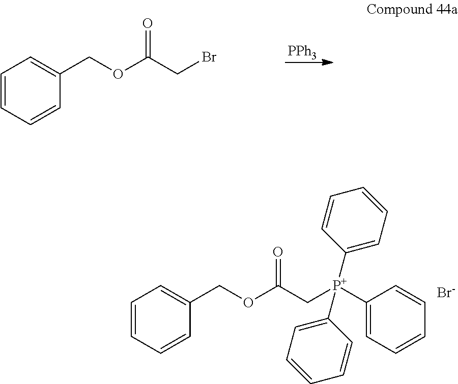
[PPh3].C1=CC=CC(COC(CBr)=O)=C1.C1=CC=CC(COC(C[P+](C2=CC=CC=C2)(C2=CC=CC=C2)C2=CC=CC=C2)=O)=C1.[Br-]
